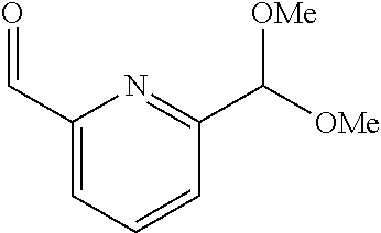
C1(C=O)=CC=CC(C([OMe])[OMe])=N1
